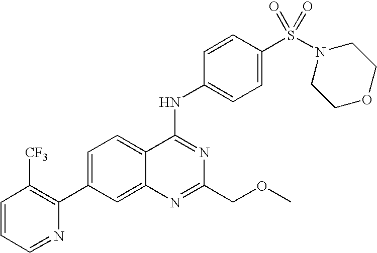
C1=CC=NC(C2=CC=C3C(=C2)N=C(COC)N=C3NC2=CC=C(S(N3CCOCC3)(=O)=O)C=C2)=C1[CF3]
